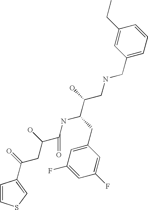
C(CC(C(NC(CC1=CC(F)=CC(F)=C1)C(CNCC1=CC=CC(CC)=C1)O)=O)O)(=O)C1=CSC=C1
